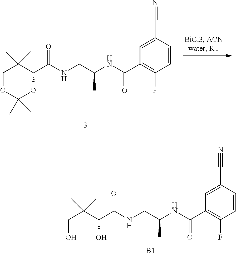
C1OC(C)(C)OC(C(NCC(NC(C2=C(F)C=CC(C#N)=C2)=O)C)=O)C1(C)C.C(O)C(C(O)C(NCC(NC(C1=C(F)C=CC(C#N)=C1)=O)C)=O)(C)C.[B1]
